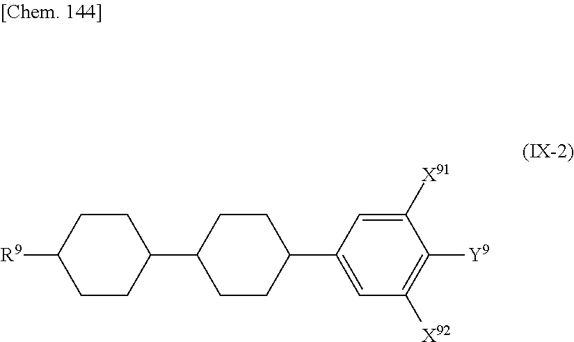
C1([X91])=CC(C2CCC(C3CCC([R9])CC3)CC2)=CC([X92])=C1[Y9]
